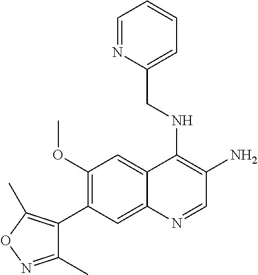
C1(OC)=C(C2=C(C)ON=C2C)C=C2C(=C1)C(NCC1=CC=CC=N1)=C(N)C=N2
